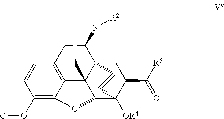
C12=C3C=CC(O[G])=C1OC1C24C2(C(C3)N([R2])CC4)CC(C([R5])=O)C1([OR4])C=C2
